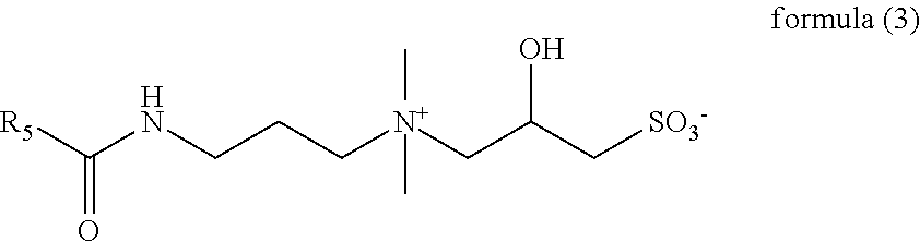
[R5]C(NCCC[N+](CC(C[SO3-])O)(C)C)=O
